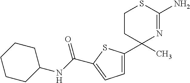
C1CC(C)(C2=CC=C(C(NC3CCCCC3)=O)S2)N=C(N)S1
